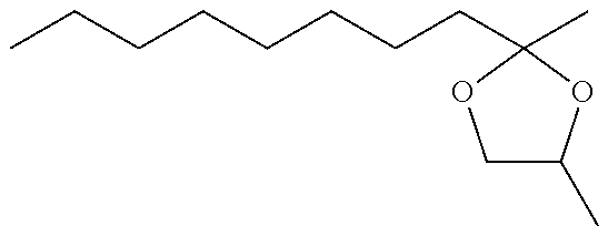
CCCCCCCCC1(C)OC(C)CO1
